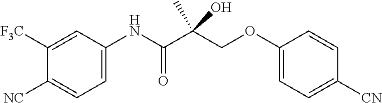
C1([F3C])=CC(NC(C(COC2=CC=C([CN])C=C2)(C)O)=O)=CC=C1[NC]
